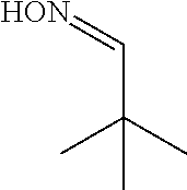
[HON]=CC(C)(C)C
